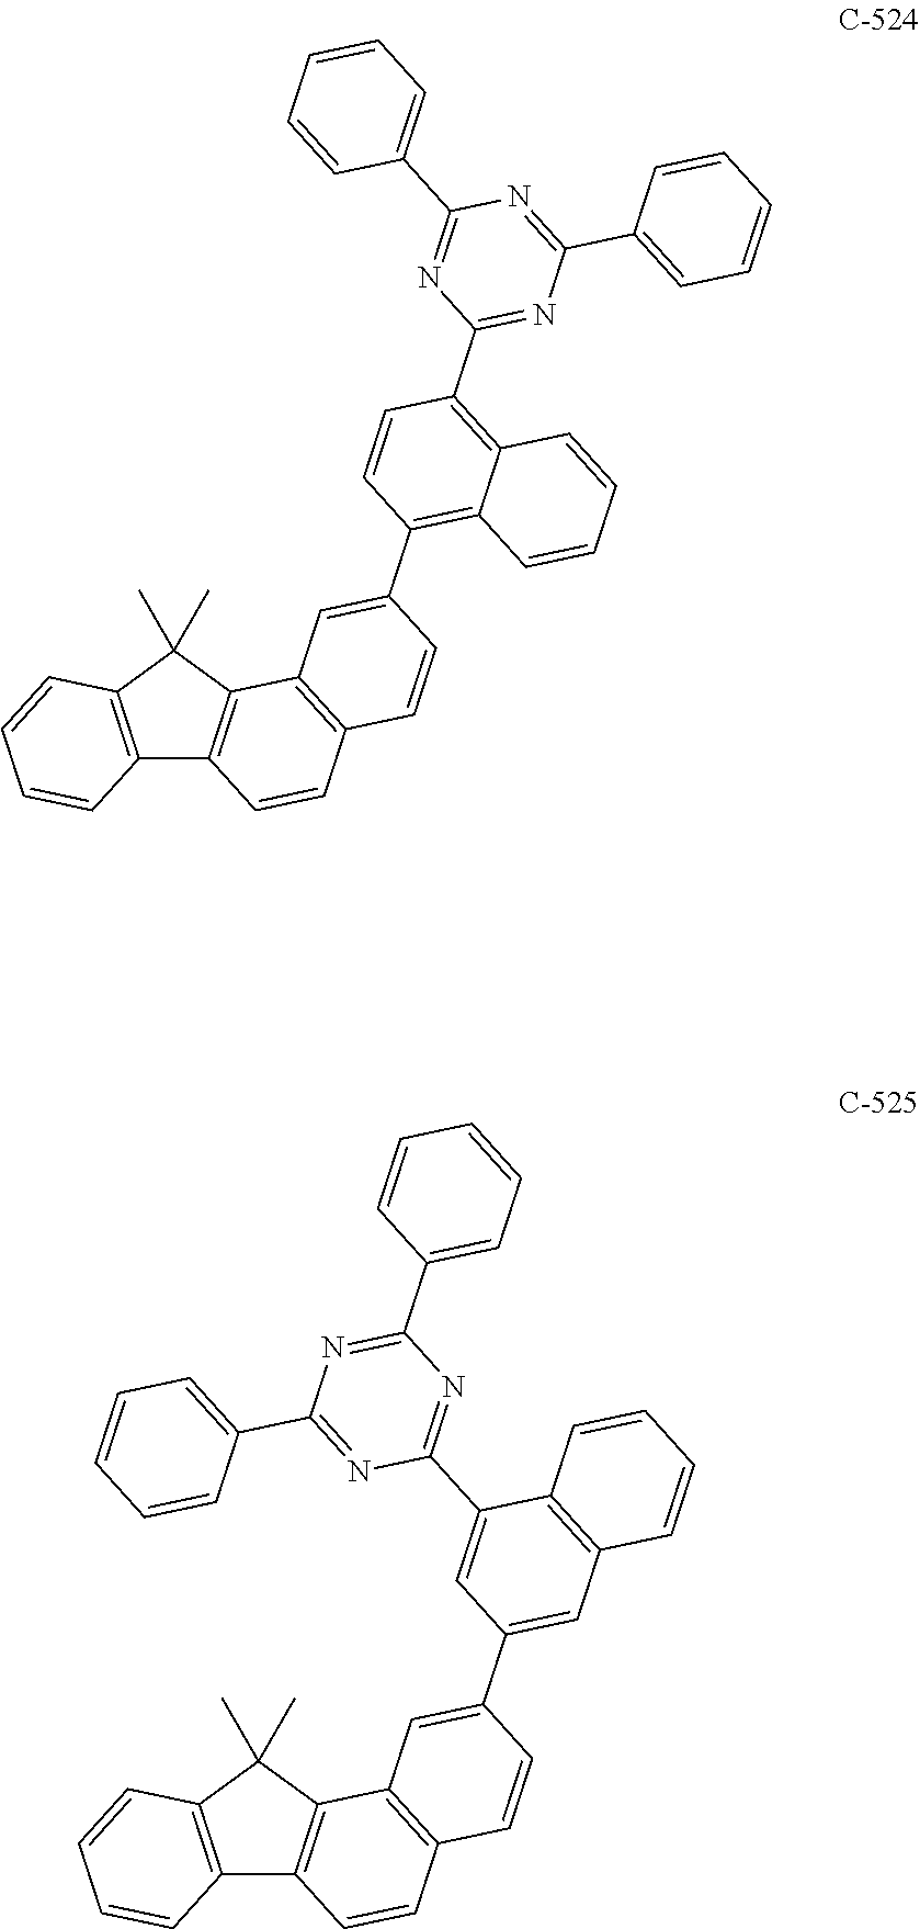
C12=C(C(C)(C)C3=C1C=CC1=C3C=C(C3=C4C(=C(C5=NC(C6=CC=CC=C6)=NC(C6=CC=CC=C6)=N5)C=C3)C=CC=C4)C=C1)C=CC=C2.C12=C(C(C)(C)C3=C1C=CC1=C3C=C(C3=CC4=C(C(C5=NC(C6=CC=CC=C6)=NC(C6=CC=CC=C6)=N5)=C3)C=CC=C4)C=C1)C=CC=C2
